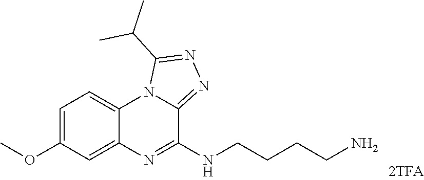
C1=C(OC)C=C2C(=C1)N1C(=NN=C1C(C)C)C(NCCCCN)=N2
